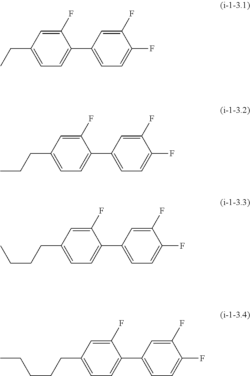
C1(F)=CC(C2=CC=C(CC)C=C2F)=CC=C1F.C1(F)=CC(C2=CC=C(CCC)C=C2F)=CC=C1F.C1(F)=CC(C2=CC=C(CCCC)C=C2F)=CC=C1F.C1(F)=CC(C2=CC=C(CCCCC)C=C2F)=CC=C1F
